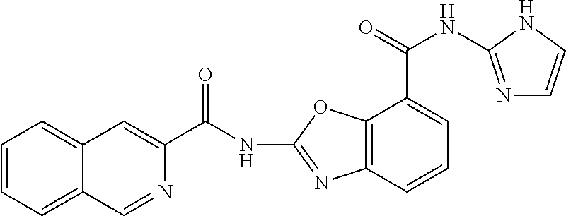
C1=CC=C2C(=C1)C=C(C(NC1=NC3=C(O1)C(C(NC1=NC=CN1)=O)=CC=C3)=O)N=C2
